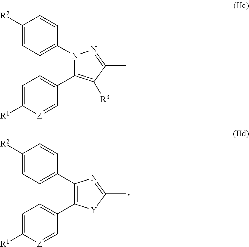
C1([R2])=CC=C(C2=C(C3=CC=C([R1])[Z]=C3)[Y]C(C)=N2)C=C1.C1([R2])=CC=C(N2C(C3=CC=C([R1])[Z]=C3)=C([R3])C(C)=N2)C=C1
